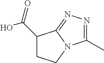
C1(C(=O)O)CCN2C1=NN=C2C
